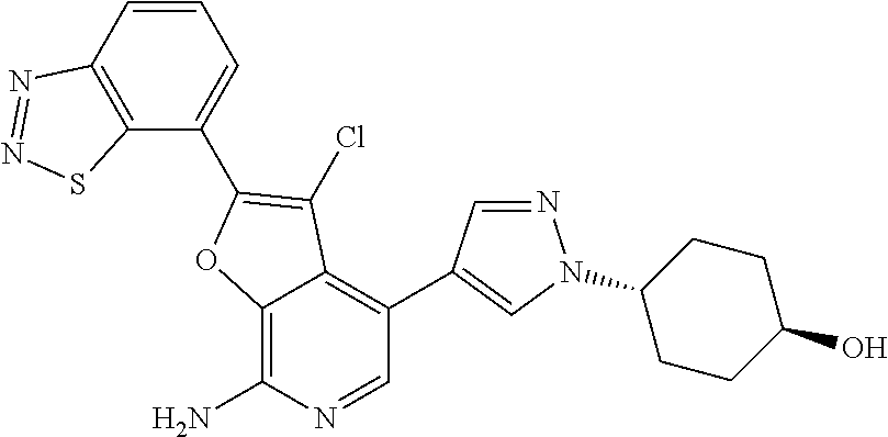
C12=C(N)N=CC(C3=CN(C4CCC(O)CC4)N=C3)=C1C(Cl)=C(C1=CC=CC3=C1SN=N3)O2
